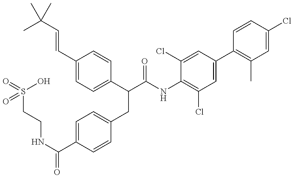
S(CCNC(=O)C1=CC=C(CC(C(NC2=C(Cl)C=C(C3=C(C)C=C(Cl)C=C3)C=C2Cl)=O)C2=CC=C(C=CC(C)(C)C)C=C2)C=C1)(=O)(O)=O
